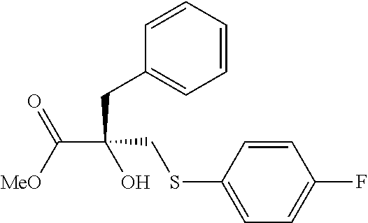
[MeO]C(C(CC1=CC=CC=C1)(CSC1=CC=C(F)C=C1)O)=O
